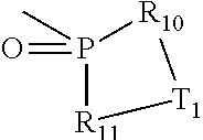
[R11]1P(C)(=O)[R10][T1]1
